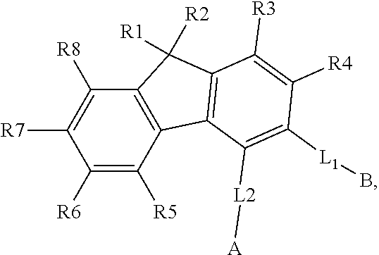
C1([R8])=C([R7])C([R6])=C([R5])C2=C1C([R2])([R1])C1=C2C([L2][A])=C([L1]B)C([R4])=C1[R3]
